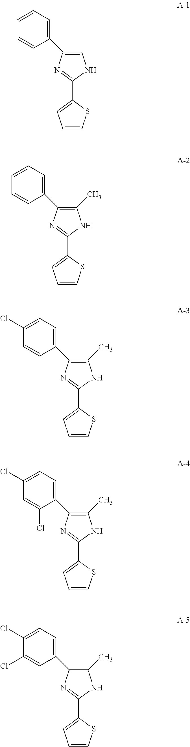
C1=CC=C(C2=CNC(C3=CC=CS3)=N2)C=C1.C1=CC=C(C2=C(C)NC(C3=CC=CS3)=N2)C=C1.C1(Cl)=CC=C(C2=C(C)NC(C3=CC=CS3)=N2)C=C1.C1(Cl)=CC=C(C2=C(C)NC(C3=CC=CS3)=N2)C(Cl)=C1.C1(Cl)=CC=C(C2=C(C)NC(C3=CC=CS3)=N2)C=C1Cl
